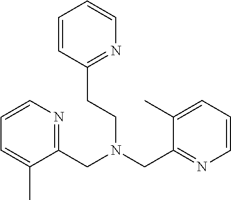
C1=CN=C(CN(CC2=NC=CC=C2C)CCC2=NC=CC=C2)C(C)=C1
